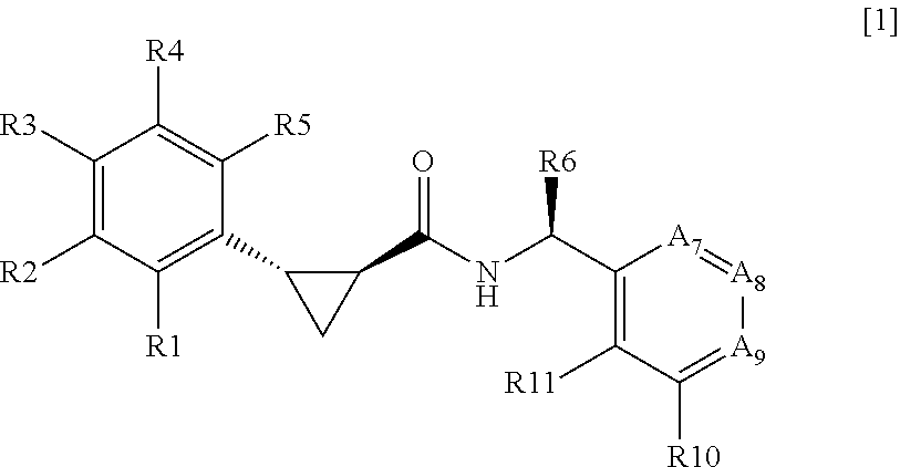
[A9]1=C([R10])C([R11])=C(C(NC(C2C(C3=C([R1])C([R2])=C([R3])C([R4])=C3[R5])C2)=O)[R6])[A7]=[A8]1
